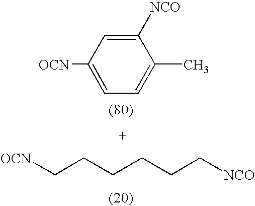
[OCN]C1=CC=C(C)C([NCO])=C1.[OCN]CCCCCC[NCO]
